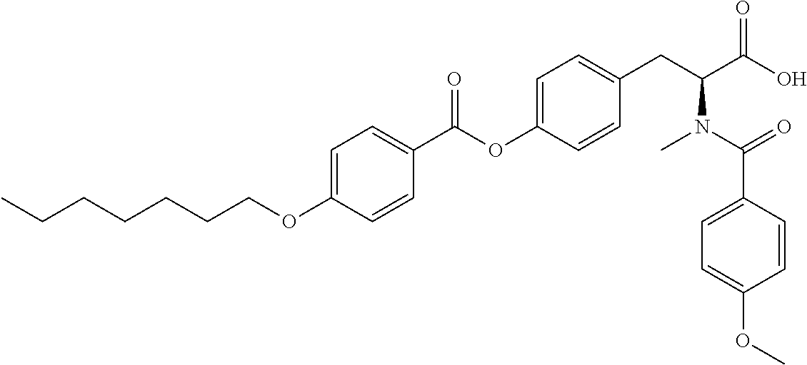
C1=C(OCCCCCCC)C=CC(C(OC2=CC=C(CC(C(O)=O)N(C(C3=CC=C(OC)C=C3)=O)C)C=C2)=O)=C1
